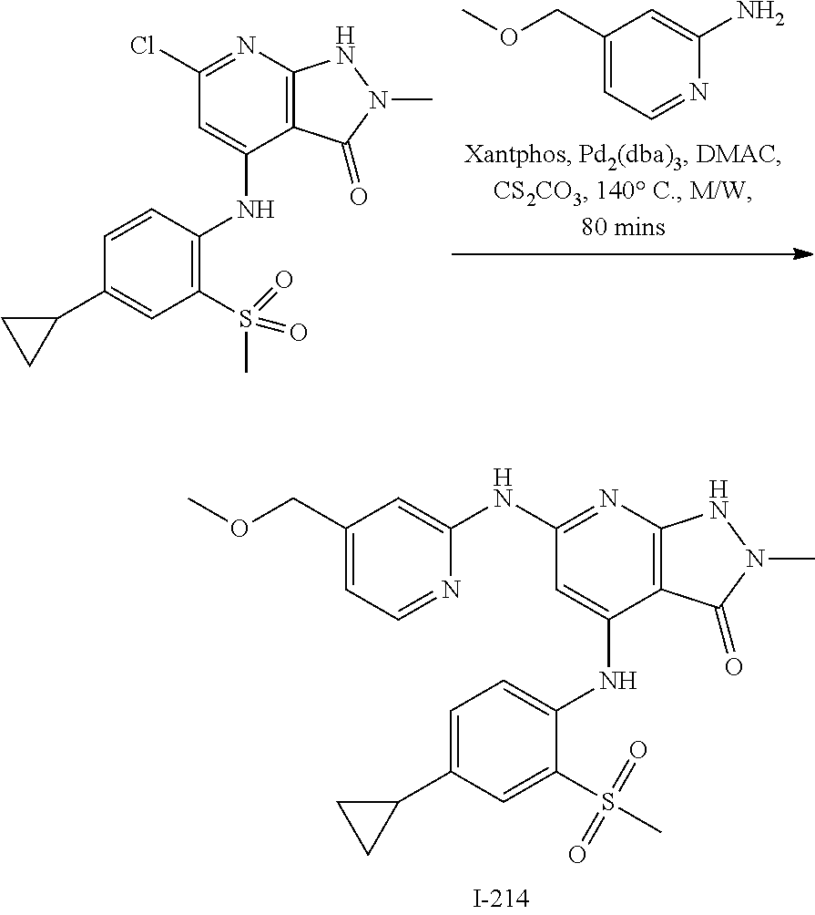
C1(COC)=CC=NC(N)=C1.C1=CC(NC2=CC(Cl)=NC3=C2C(=O)N(C)N3)=C(S(C)(=O)=O)C=C1C1CC1.C1=C(C2CC2)C=C(S(C)(=O)=O)C(NC2=CC(NC3=CC(COC)=CC=N3)=NC3=C2C(=O)N(C)N3)=C1
